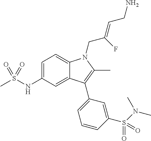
C1=C(NS(C)(=O)=O)C=C2C(=C1)N(CC(=CCN)F)C(C)=C2C1=CC=CC(S(=O)(=O)N(C)C)=C1
